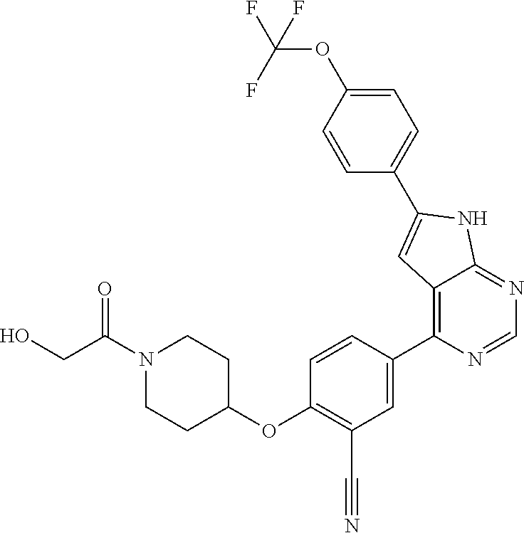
C1(C2=CC3=C(C4=CC(C#N)=C(OC5CCN(C(CO)=O)CC5)C=C4)N=CN=C3N2)=CC=C(OC(F)(F)F)C=C1
